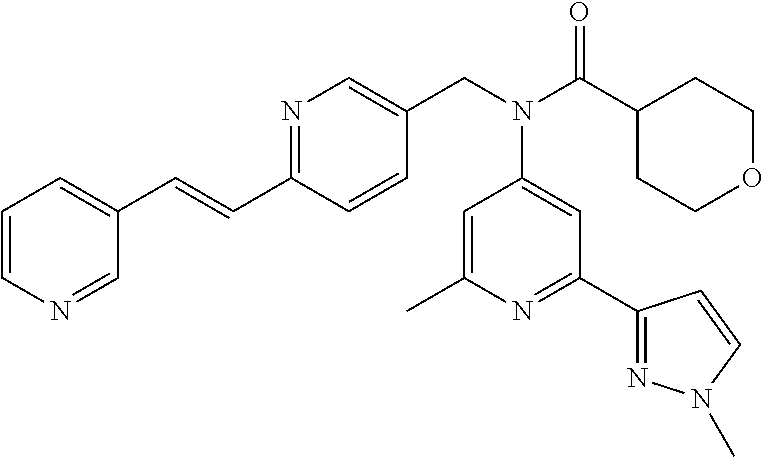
N1=C(C=CC2=CC=CN=C2)C=CC(CN(C(C2CCOCC2)=O)C2=CC(C3=NN(C)C=C3)=NC(C)=C2)=C1
